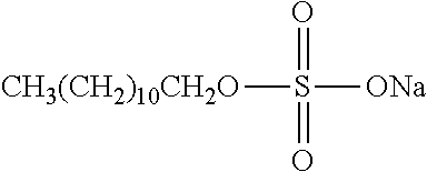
[CH3(CH2)10CH2O]S(=O)(=O)[ONa]
